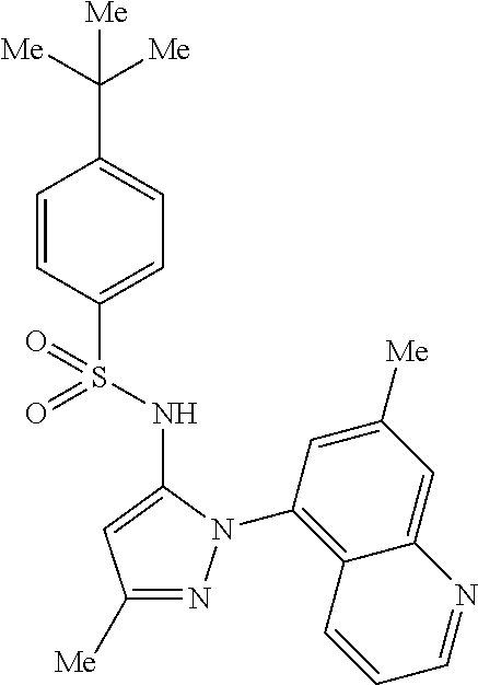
C1=CC(S(=O)(NC2=CC([Me])=NN2C2=C3C(=CC([Me])=C2)N=CC=C3)=O)=CC=C1C([Me])([Me])[Me]
